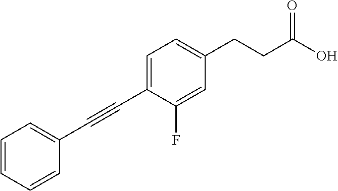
C1=C(C#CC2=CC=CC=C2)C(F)=CC(CCC(O)=O)=C1
